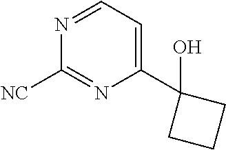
C1([NC])=NC(C2(O)CCC2)=CC=N1
